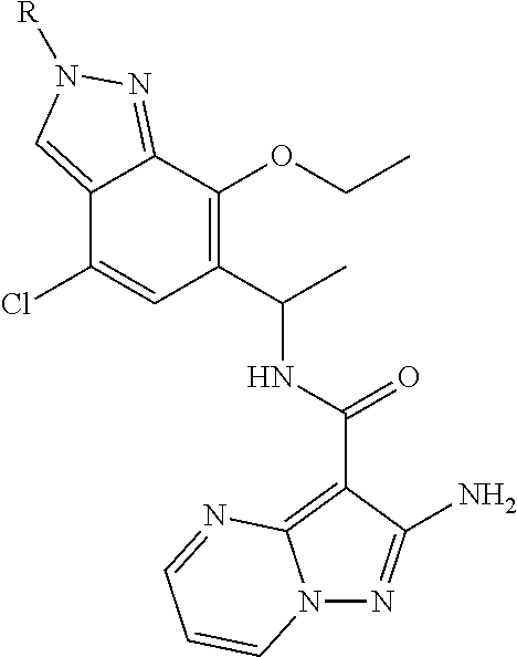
N12N=C(N)C(C(=O)NC(C)C3=C(OCC)C4=NN([R])C=C4C(Cl)=C3)=C1N=CC=C2
